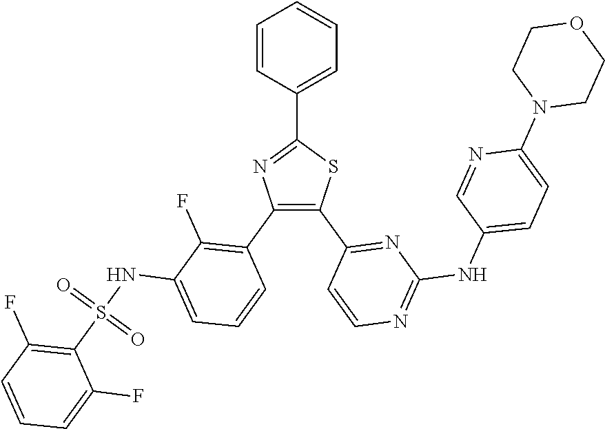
C1=C(C2=NC(C3=C(F)C(NS(C4=C(F)C=CC=C4F)(=O)=O)=CC=C3)=C(C3=NC(NC4=CC=C(N5CCOCC5)N=C4)=NC=C3)S2)C=CC=C1
